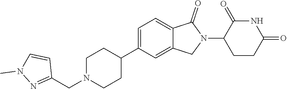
C1N(CC2=NN(C)C=C2)CCC(C2=CC=C3C(=C2)CN(C2CCC(=O)NC2=O)C3=O)C1
